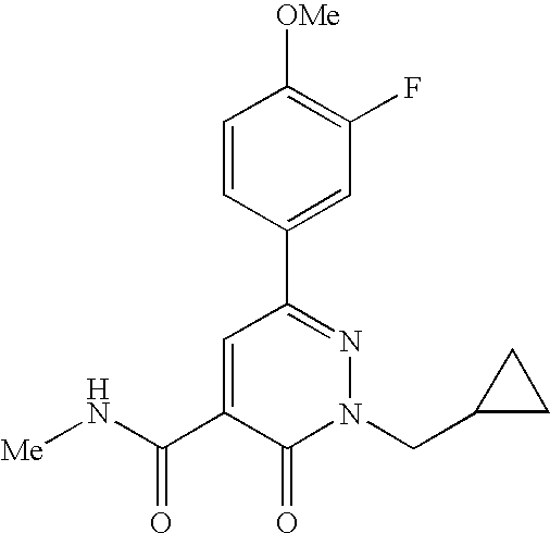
C1=CC(C2=NN(CC3CC3)C(=O)C(C(N[Me])=O)=C2)=CC(F)=C1[OMe]
